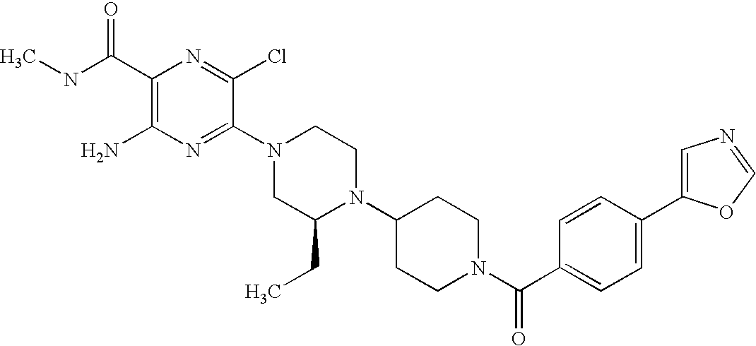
C1(C(NC)=O)=C(N)N=C(N2CC(CC)N(C3CCN(C(C4=CC=C(C5=CN=CO5)C=C4)=O)CC3)CC2)C(Cl)=N1
